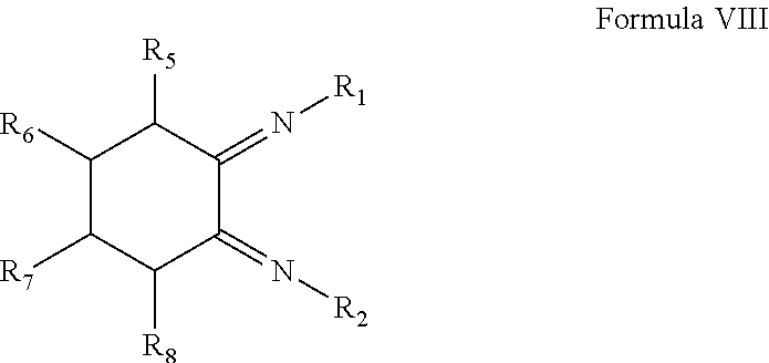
C1([R6])C([R7])C([R8])C(=N[R2])C(=N[R1])C1[R5]
